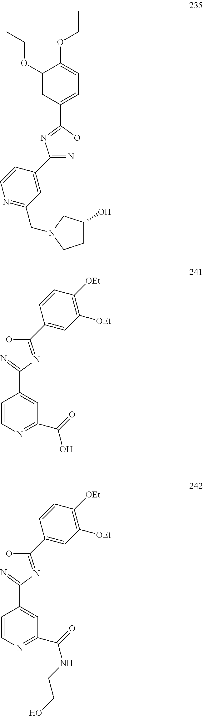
C(C1=CC=C(OCC)C(OCC)=C1)(=NC(=N)C1=CC(CN2CC(O)CC2)=NC=C1)O.C1=CN=C(C(O)=O)C=C1C(N=C(O)C1=CC([OEt])=C([OEt])C=C1)=N.C1=CN=C(C(NCCO)=O)C=C1C(N=C(O)C1=CC([OEt])=C([OEt])C=C1)=N
